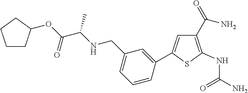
S1C(NC(N)=O)=C(C(=O)N)C=C1C1=CC(CNC(C(OC2CCCC2)=O)C)=CC=C1
